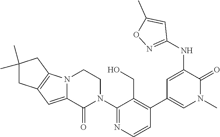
C1(N2CCN3C(=CC4=C3CC(C)(C)C4)C2=O)=NC=CC(C2=CN(C)C(=O)C(NC3=NOC(C)=C3)=C2)=C1CO
